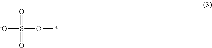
[-O]S(=O)(=O)O*
